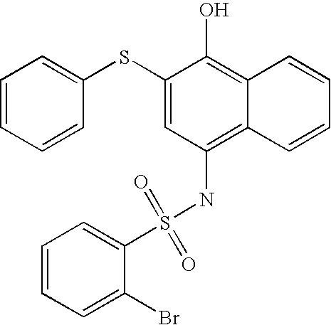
C1=CC=CC(SC2=CC(NS(=O)(=O)C3=CC=CC=C3Br)=C3C(=C2O)C=CC=C3)=C1
